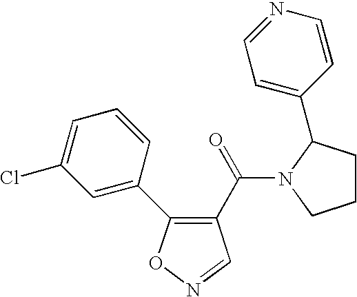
C1(C(=O)N2C(C3=CC=NC=C3)CCC2)=C(C2=CC(Cl)=CC=C2)ON=C1
